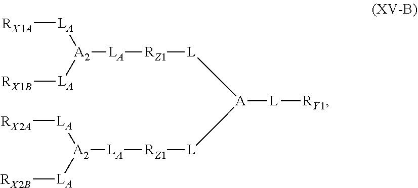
[RX1A][LA][A2]([LA][RX1B])[LA][RZ1][L][A]([L][RZ1][LA][A2]([LA][RX2B])[LA][RX2A])[L][RY1]
